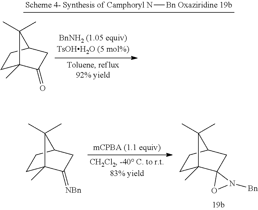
C1C2(C)C(=[NBn])CC(C1)C2(C)C.C1C2(C)C3(CC(C1)C2(C)C)ON3[Bn].C1C2(C)C(=O)CC(C1)C2(C)C.N[Bn]
